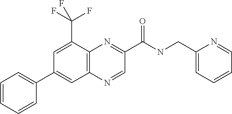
N1=CC(C(=O)NCC2=CC=CC=N2)=NC2=C1C=C(C1=CC=CC=C1)C=C2C(F)(F)F
